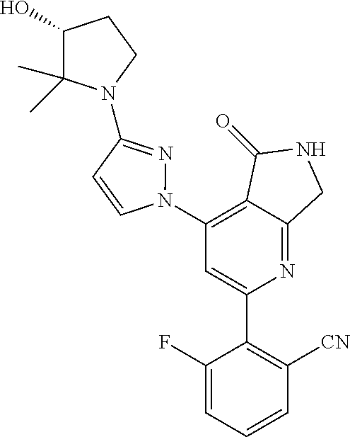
C1(N2N=C(N3C(C)(C)C(O)CC3)C=C2)=C2C(=NC(C3=C([CN])C=CC=C3F)=C1)CNC2=O
